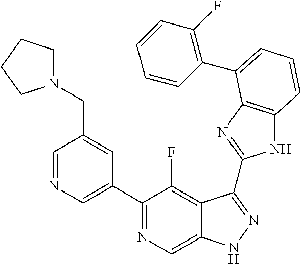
C1=NC=C(C2=NC=C3C(=C2F)C(C2=NC4=C(N2)C=CC=C4C2=C(F)C=CC=C2)=NN3)C=C1CN1CCCC1
